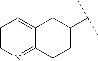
C1=CN=C2C(=C1)CC(C(C)C)CC2
